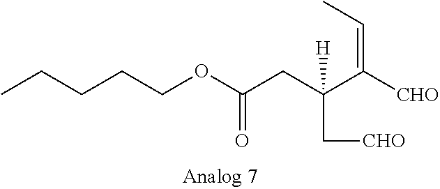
C(OC(CC(C[CHO])([H])C([CHO])=CC)=O)CCCC
